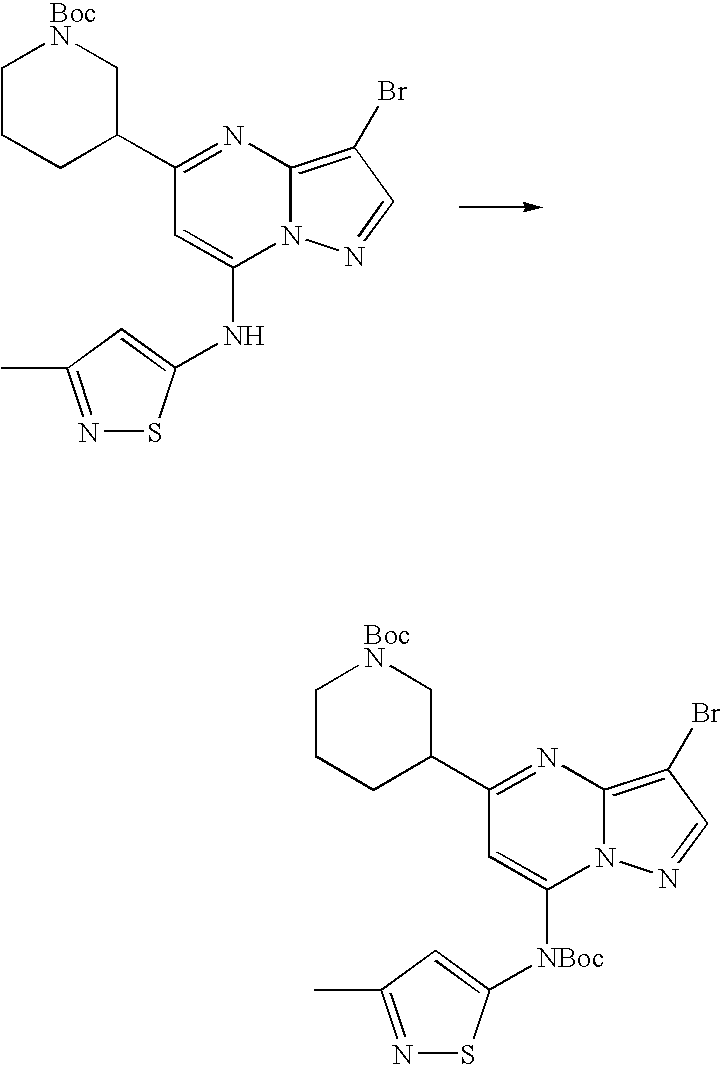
C1(C2=NC3=C(Br)C=NN3C(NC3=CC(C)=NS3)=C2)C[BocN]CCC1.C1(C2=NC3=C(Br)C=NN3C([NBoc]C3=CC(C)=NS3)=C2)C[BocN]CCC1
